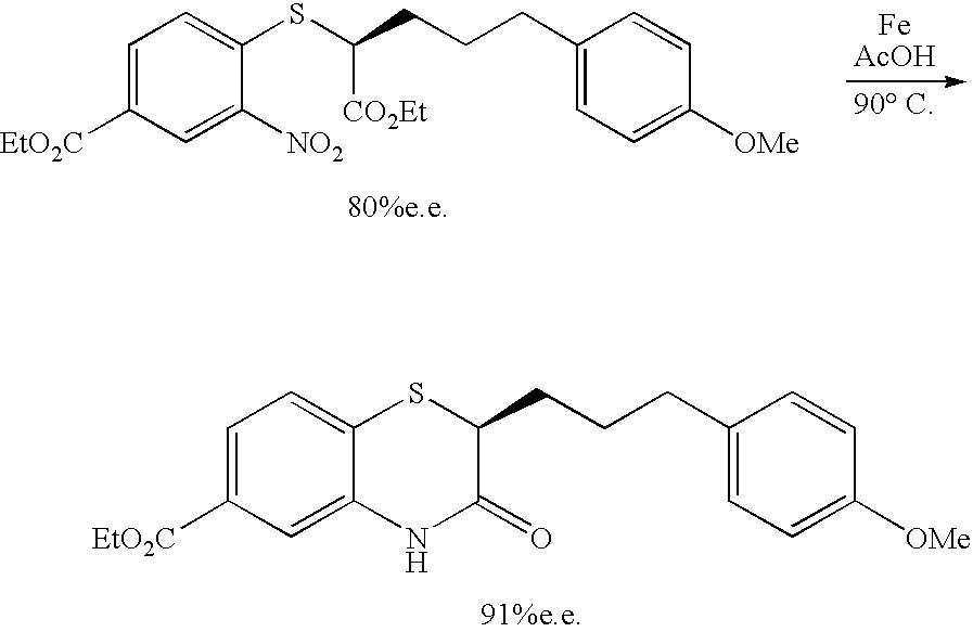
C1(CCCC(SC2=CC=C([EtO2C])C=C2[NO2])[CO2Et])=CC=C([OMe])C=C1.C1(CCCC2SC3=CC=C([EtO2C])C=C3NC2=O)=CC=C([OMe])C=C1
